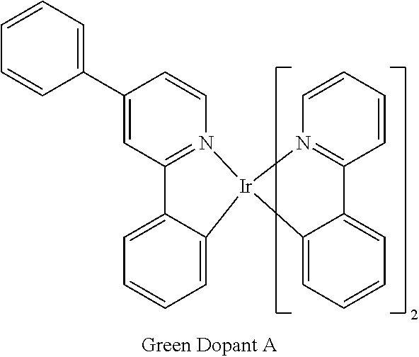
C1(C2=CC=CC=C2)=CC2=N(C=C1)[Ir]1(C3=CC=CC=C23)N2=C(C=CC=C2)C2=CC=CC=C21
